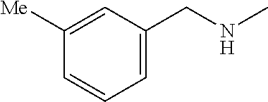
C1=C(CNC)C=C([Me])C=C1
